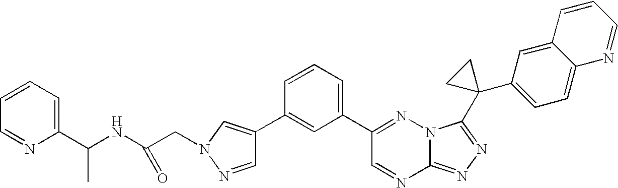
C12=NN=C(C3(C4=CC=C5C(=C4)C=CC=N5)CC3)N1N=C(C1=CC=CC(C3=CN(CC(NC(C4=CC=CC=N4)C)=O)N=C3)=C1)C=N2
